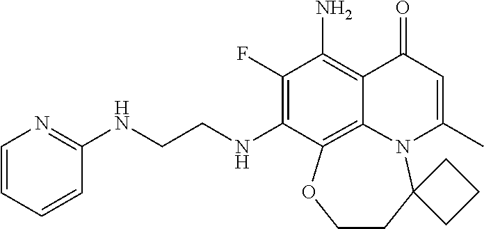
C1(F)=C(NCCNC2=NC=CC=C2)C2=C3C(=C1N)C(=O)C=C(C)N3C1(CCO2)CCC1
